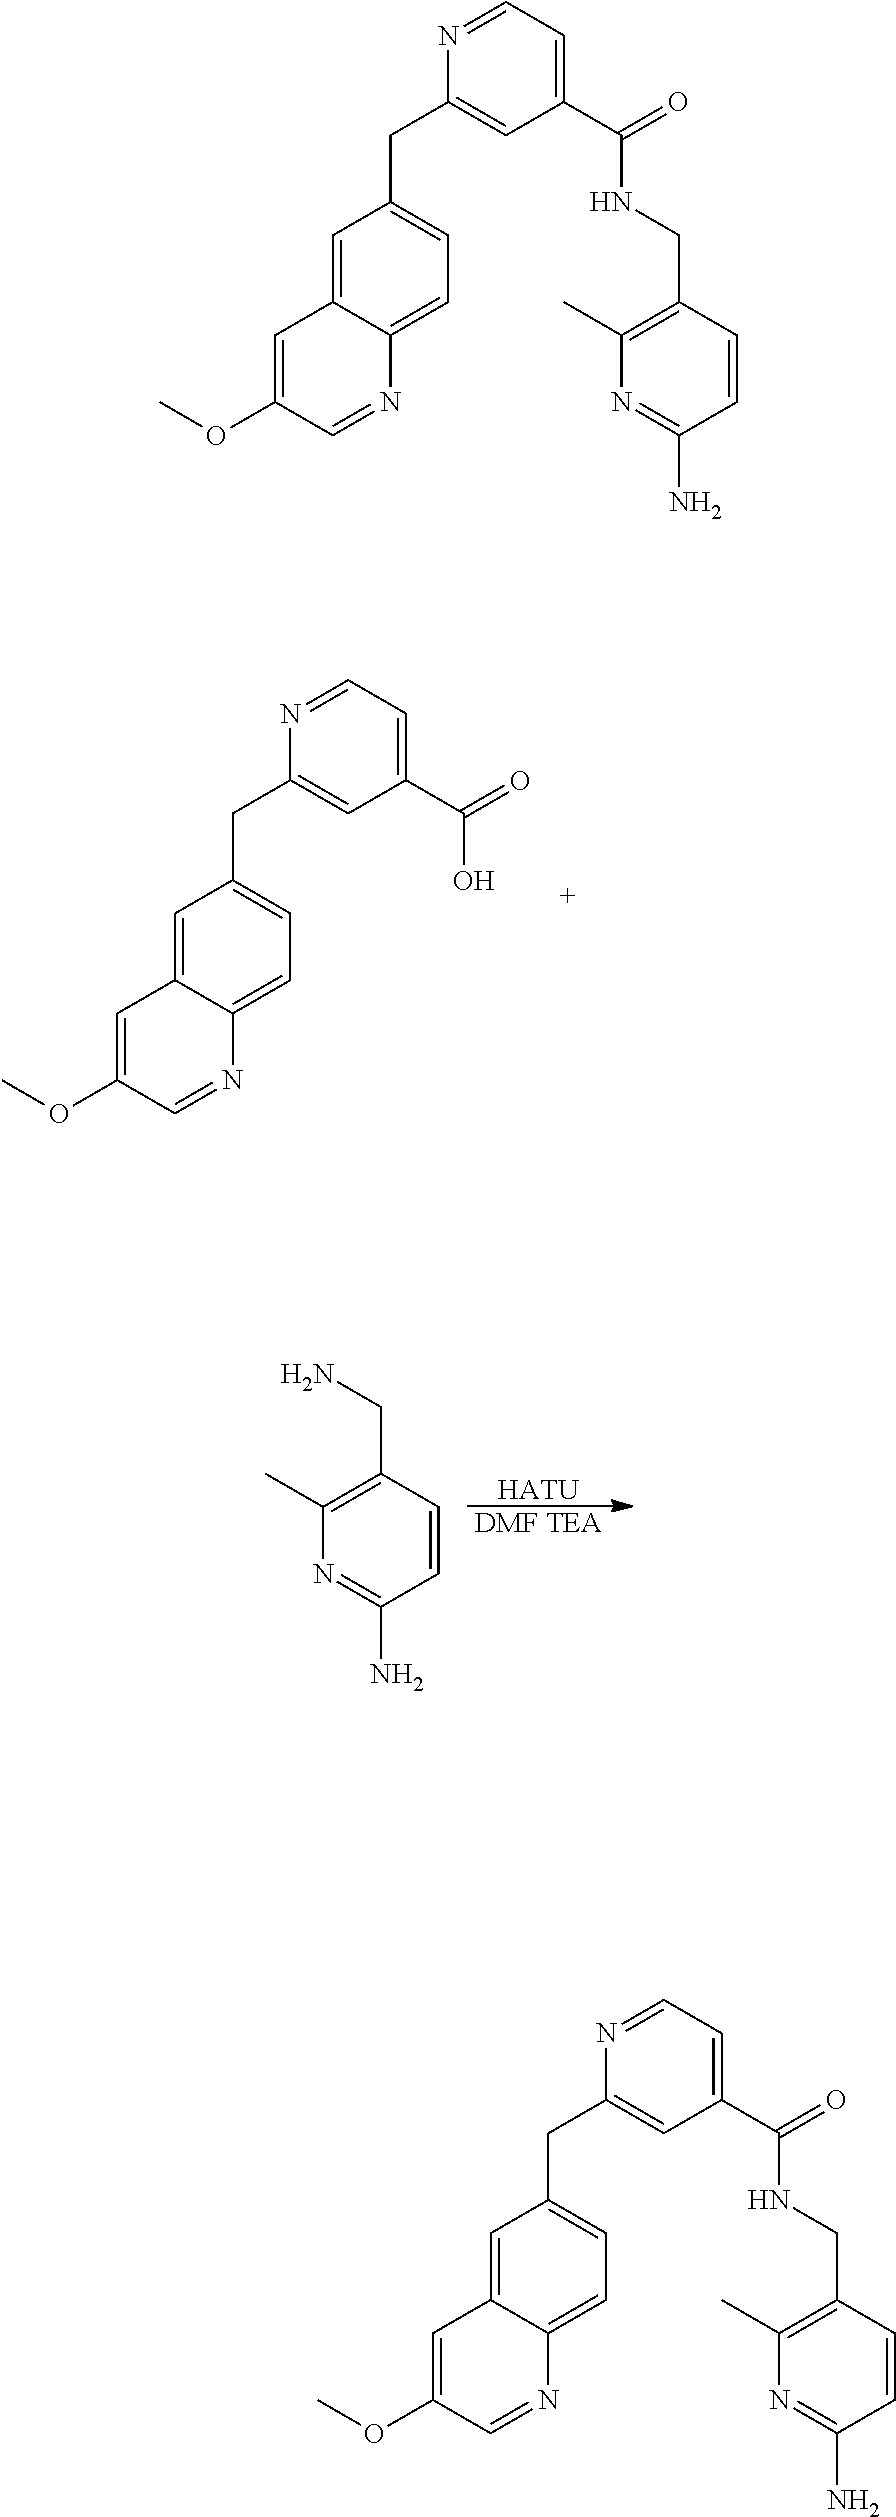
C1=C2C(=CC=C1CC1=CC(C(O)=O)=CC=N1)N=CC(OC)=C2.[HATU].[DMF TEA].C1=CC(CN)=C(C)N=C1N.C1=C2C(=CC=C1CC1=CC(C(NCC3=C(C)N=C(N)C=C3)=O)=CC=N1)N=CC(OC)=C2.C1=C2C(=CC=C1CC1=CC(C(NCC3=C(C)N=C(N)C=C3)=O)=CC=N1)N=CC(OC)=C2
